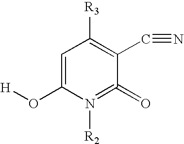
C1=C(O[H])N([R2])=C(=O)C(C#N)=C1[R3]
